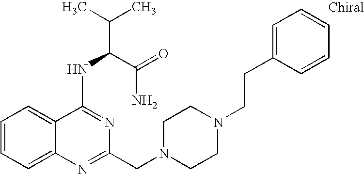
C1=CC=C2C(=C1)C(NC(C(C)C)C(=O)N)=NC(CN1CCN(CCC3=CC=CC=C3)CC1)=N2
